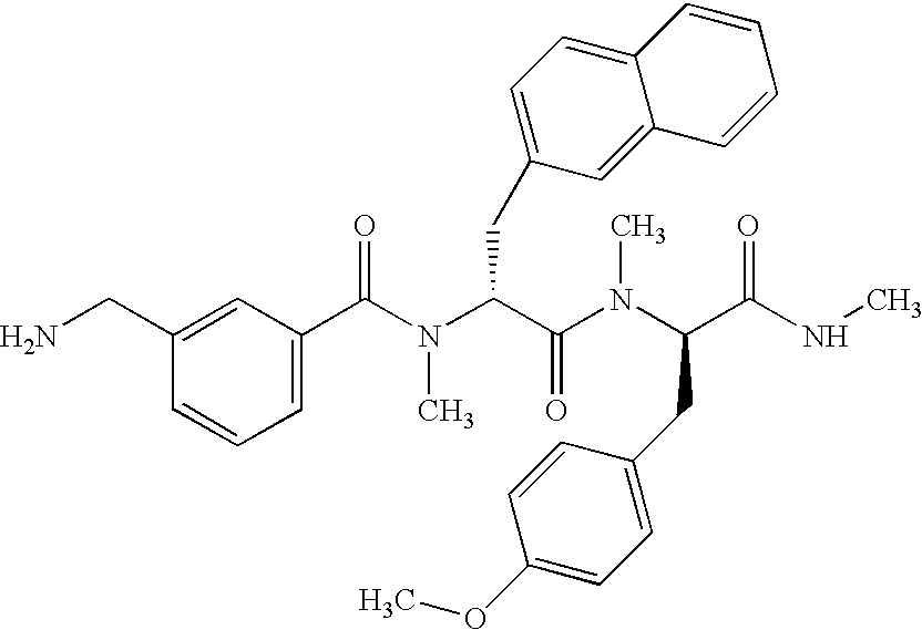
NCC1=CC(C(N(C(C(N(C(C(NC)=O)CC2=CC=C(OC)C=C2)C)=O)CC2=CC=C3C(=C2)C=CC=C3)C)=O)=CC=C1
